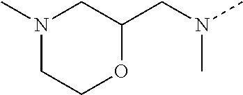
N1(C)CCOC(CN(C)C)C1
